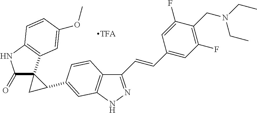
C1(=O)C2(C3=C(N1)C=CC(OC)=C3)CC2C1=CC2=C(C(C=CC3=CC(F)=C(CN(CC)CC)C(F)=C3)=NN2)C=C1
